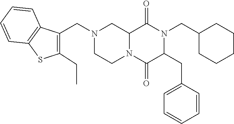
C12N(C(=O)C(CC3=CC=CC=C3)N(CC3CCCCC3)C1=O)CCN(CC1=C(CC)SC3=C1C=CC=C3)C2
